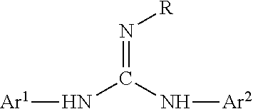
[Ar1]NC(N[Ar2])=N[R]
